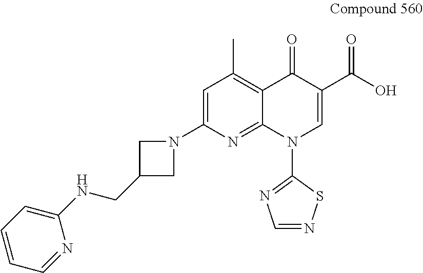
C1=C(N2CC(CNC3=CC=CC=N3)C2)N=C2C(=C1C)C(=O)C(C(O)=O)=CN2C1=NC=NS1
